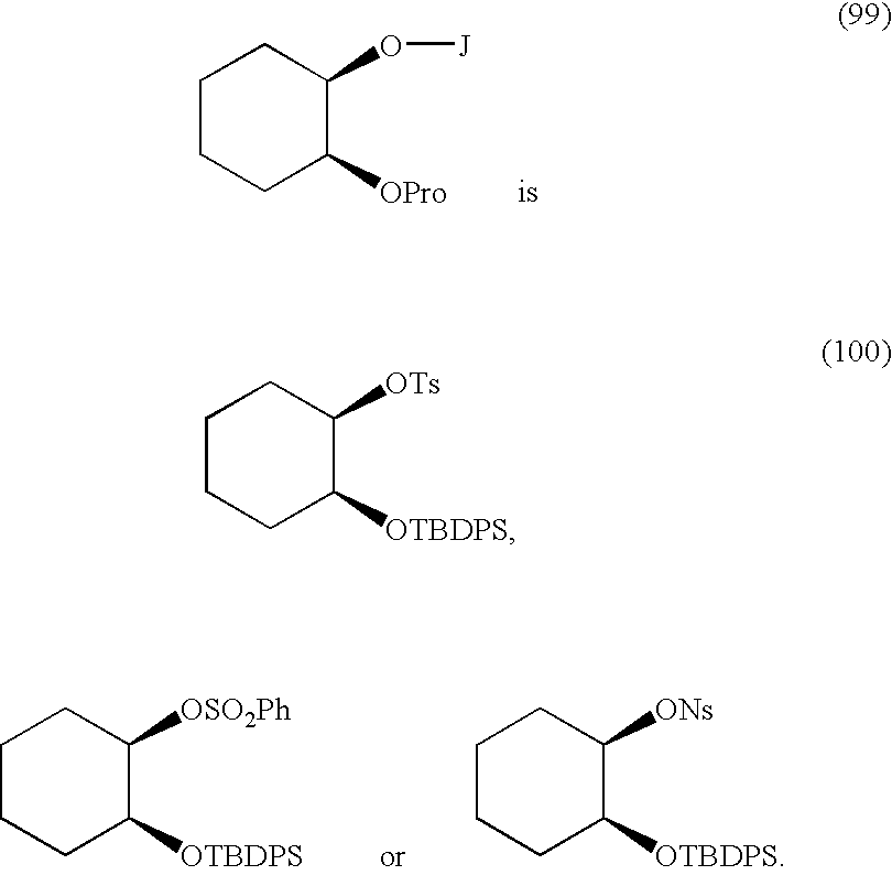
C1CC([OTBDPS])C([OSO2Ph])CC1.C1CC([OTBDPS])C([ONs])CC1.C1CC([OPro])C(O[J])CC1.C1CC([OTBDPS])C([OTs])CC1
